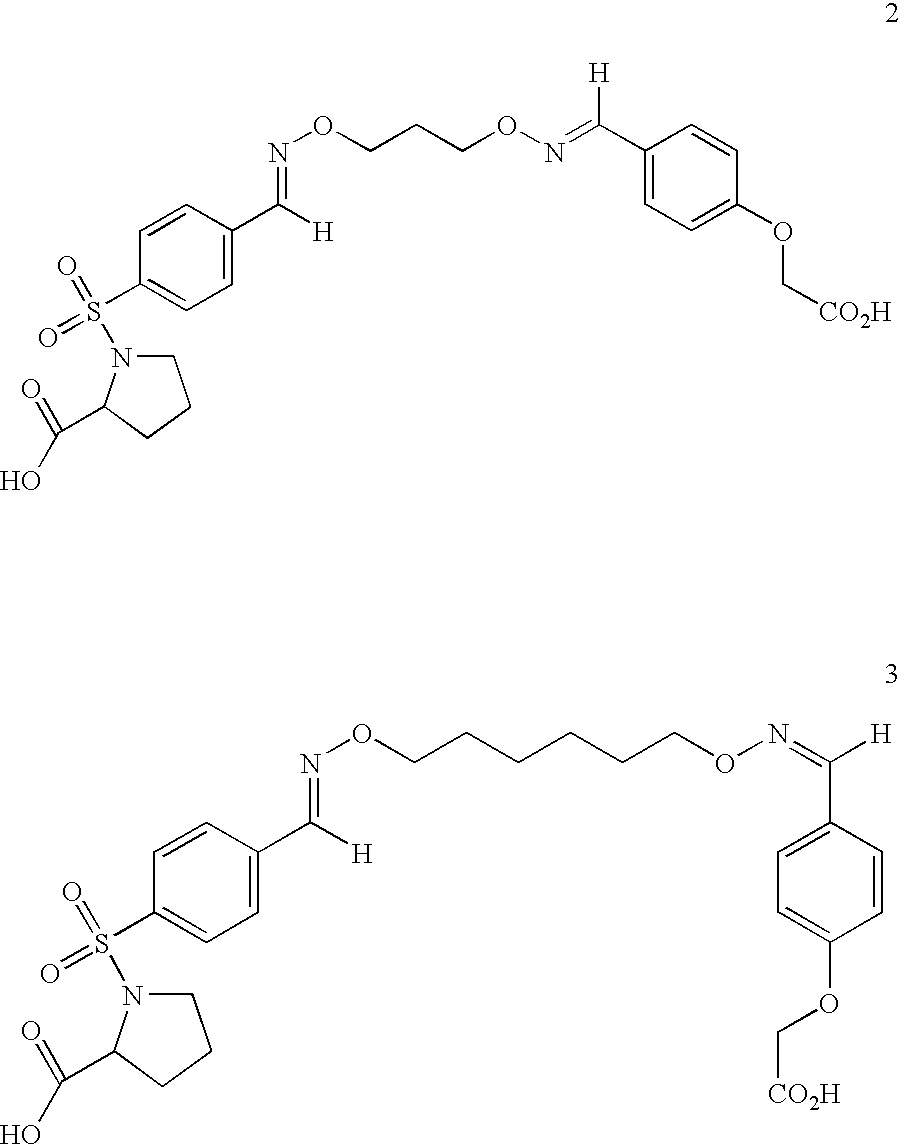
C1N(S(C2=CC=C(C([H])=NOCCCON=C(C3=CC=C(OC[CO2H])C=C3)[H])C=C2)(=O)=O)C(C(=O)O)CC1.C1N(S(C2=CC=C(C([H])=NOCCCCCCON=C([H])C3=CC=C(OC[CO2H])C=C3)C=C2)(=O)=O)C(C(=O)O)CC1
